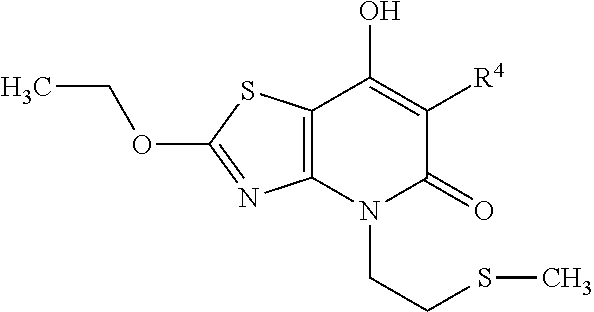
C12=C(N(CCSC)C(=O)C([R4])=C1O)N=C(OCC)S2
